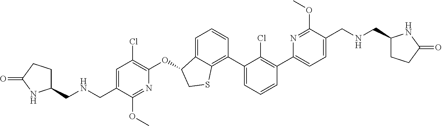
O(C1C2=CC=CC(C3=CC=CC(C4=CC=C(CNCC5CCC(=O)N5)C(OC)=N4)=C3Cl)=C2SC1)C1=C(Cl)C=C(CNCC2CCC(=O)N2)C(OC)=N1
